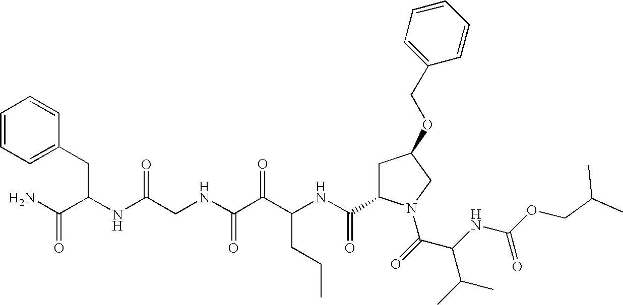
O(C(NC(C(=O)N1CC(OCC2=CC=CC=C2)CC1C(NC(C(C(NCC(NC(CC1=CC=CC=C1)C(N)=O)=O)=O)=O)CCC)=O)C(C)C)=O)CC(C)C
